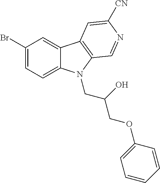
C1(Br)=CC=C2C(=C1)C1=C(N2CC(O)COC2=CC=CC=C2)C=NC([CN])=C1
